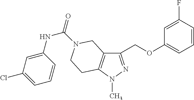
C1(COC2=CC=CC(F)=C2)=NN(C)C2=C1CN(C(=O)NC1=CC(Cl)=CC=C1)CC2
